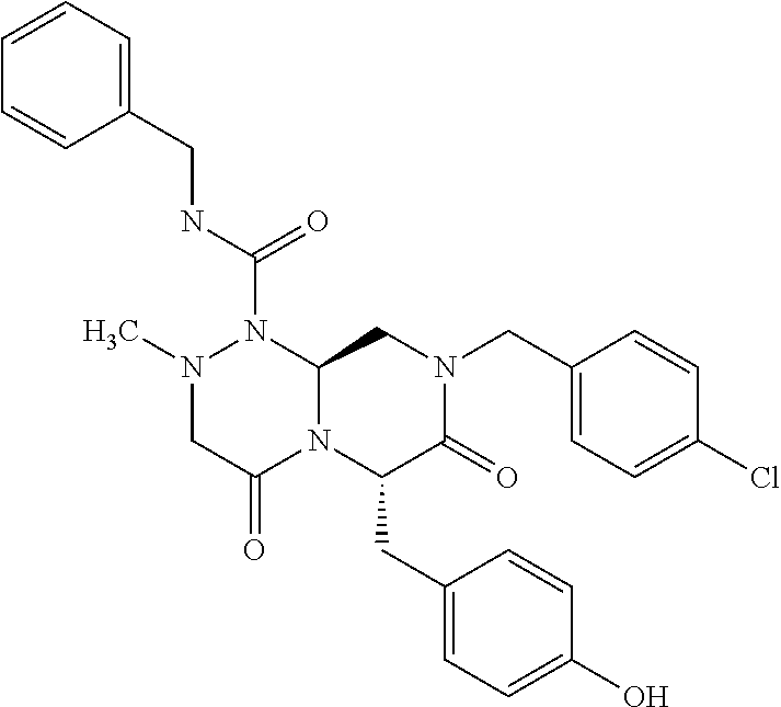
N1(C)CC(=O)N2C(N1C(NCC1=CC=CC=C1)=O)CN(CC1=CC=C(Cl)C=C1)C(=O)C2CC1=CC=C(O)C=C1
